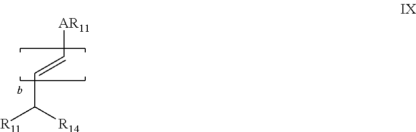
C([AR11])=CC([R11])[R14]
